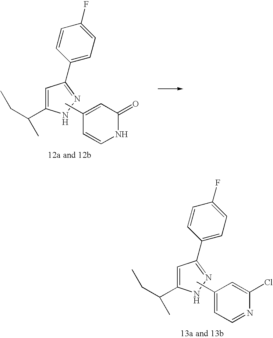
C1=C(C(CC)C)NN=C1C1=CC=C(F)C=C1.CC1=CC(=O)NC=C1.C1=C(C(CC)C)NN=C1C1=CC=C(F)C=C1.CC1=CC=NC(Cl)=C1
